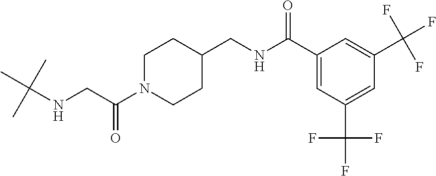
N(CC(N1CCC(CNC(C2=CC(C(F)(F)F)=CC(C(F)(F)F)=C2)=O)CC1)=O)C(C)(C)C
